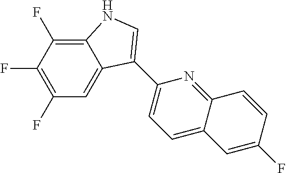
C12=C(F)C(F)=C(F)C=C1C(C1=CC=C3C(=N1)C=CC(F)=C3)=CN2
